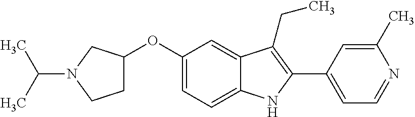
O(C1=CC=C2C(=C1)C(CC)=C(C1=CC=NC(C)=C1)N2)C1CCN(C(C)C)C1
